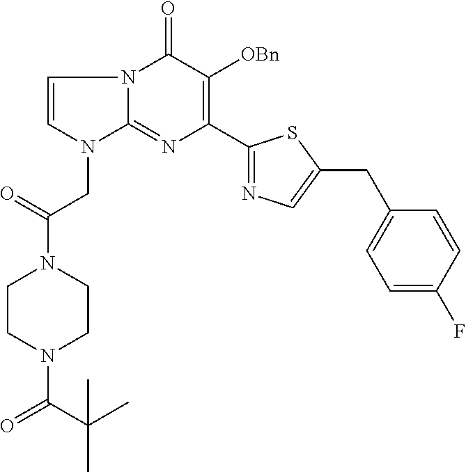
C1=CN(CC(=O)N2CCN(C(C(C)(C)C)=O)CC2)C2=NC(C3=NC=C(CC4=CC=C(F)C=C4)S3)=C([OBn])C(=O)N12
